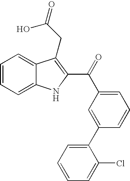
C1=CC=C2C(=C1)C(CC(=O)O)=C(C(=O)C1=CC=CC(C3=CC=CC=C3Cl)=C1)N2
